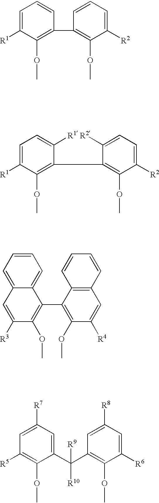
C1=C([R1])C(OC)=C(C2=C(OC)C([R2])=CC=C2)C=C1.C1=C([R1])C(OC)=C(C2=C(OC)C([R2])=CC=C2[R2])C([R1])=C1.C1=CC=C2C(=C1)C(C1=C(OC)C([R4])=CC3=C1C=CC=C3)=C(OC)C([R3])=C2.C1(C(C2=C(OC)C([R6])=CC([R8])=C2)([R9])[R10])=CC([R7])=CC([R5])=C1OC
